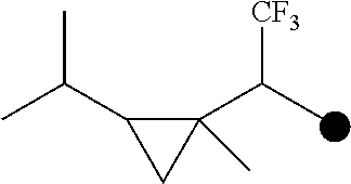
C1(C(C)[CF3])(C)C(C(C)C)C1
